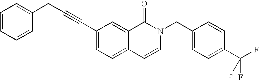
C1=CC=CC(CC#CC2=CC=C3C(=C2)C(=O)N(CC2=CC=C(C(F)(F)F)C=C2)C=C3)=C1
